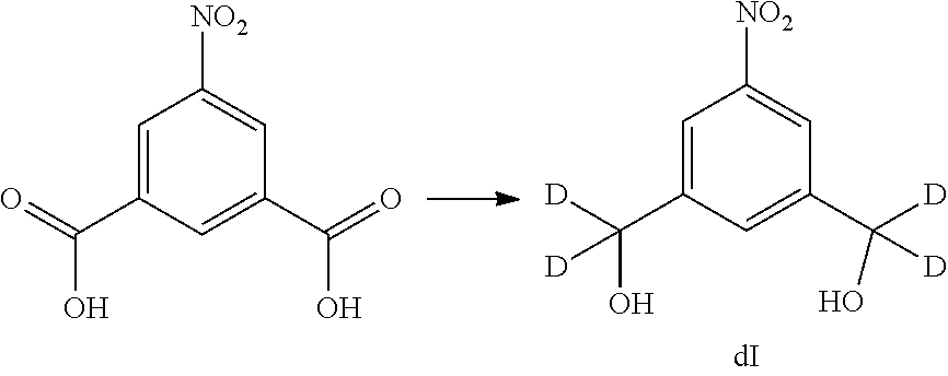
C1=C(C([D])(O)[D])C=C(C(O)([D])[D])C=C1[NO2].C1=C(C(=O)O)C=C(C(=O)O)C=C1[NO2]
